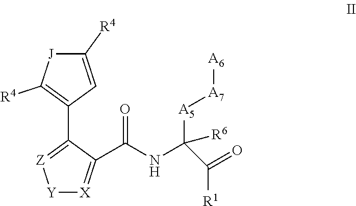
[Y]1[X]=C(C(NC([A5][A7][A6])([R6])C(=O)[R1])=O)C(C2=C([R4])[J]C([R4])=C2)=[Z]1
